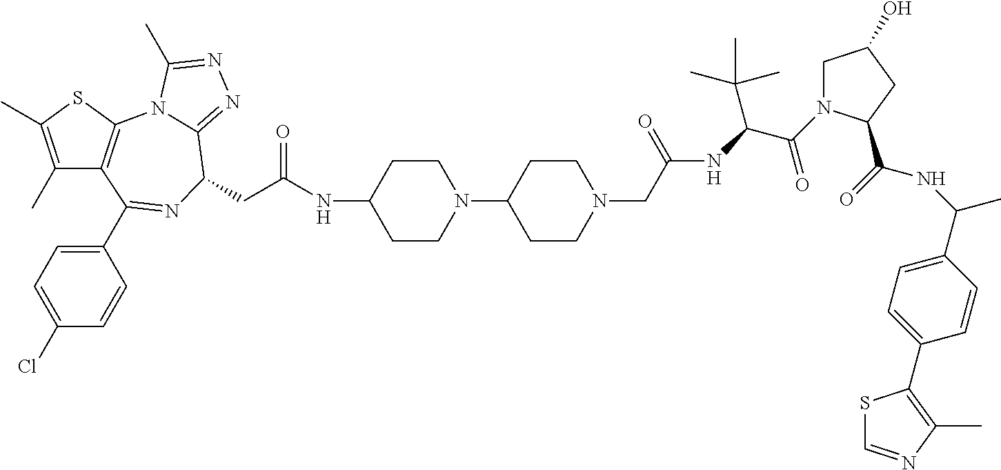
C1(C)=C(C)SC2=C1C(C1=CC=C(Cl)C=C1)=NC(CC(NC1CCN(C3CCN(CC(NC(C(=O)N4CC(O)CC4C(=O)NC(C)C4=CC=C(C5=C(C)N=CS5)C=C4)C(C)(C)C)=O)CC3)CC1)=O)C1=NN=C(C)N21
